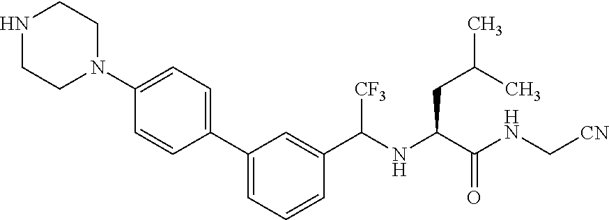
C1=C(C2=CC=C(N3CCNCC3)C=C2)C=C(C(NC(C(NC[CN])=O)CC(C)C)[CF3])C=C1
